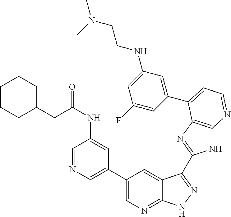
C1(C2=CN=CC(NC(CC3CCCCC3)=O)=C2)=CN=C2C(=C1)C(C1=NC3=C(N1)N=CC=C3C1=CC(NCCN(C)C)=CC(F)=C1)=NN2
